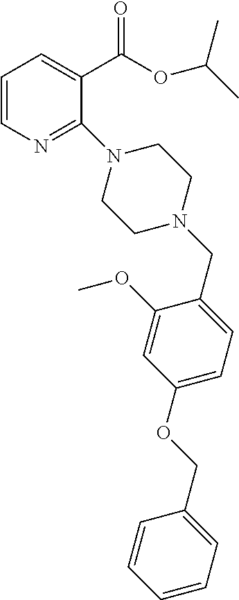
C1=CN=C(N2CCN(CC3=CC=C(OCC4=CC=CC=C4)C=C3OC)CC2)C(C(=O)OC(C)C)=C1
